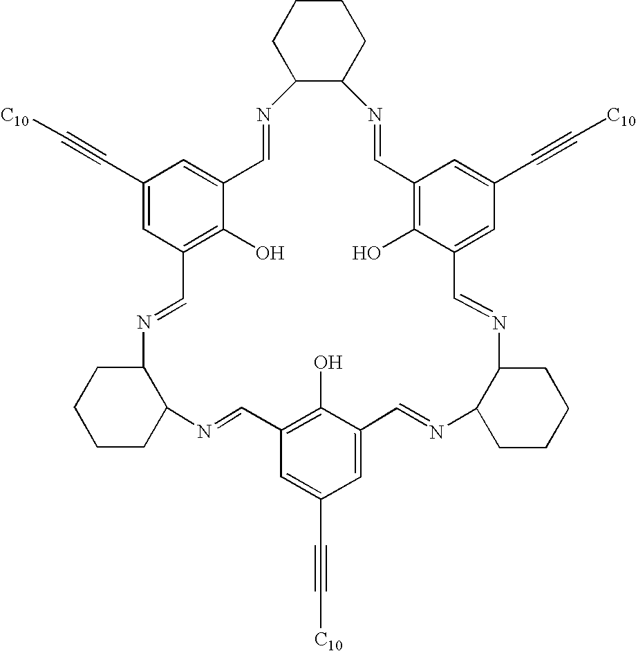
C1CCC2C(C1)N=CC1=C(O)C(=CC(C#C[C10])=C1)C=NC1C(CCCC1)N=CC1=C(O)C(=CC(C#C[C10])=C1)C=NC1C(N=CC3=CC(C#C[C10])=CC(=C3O)C=N2)CCCC1
